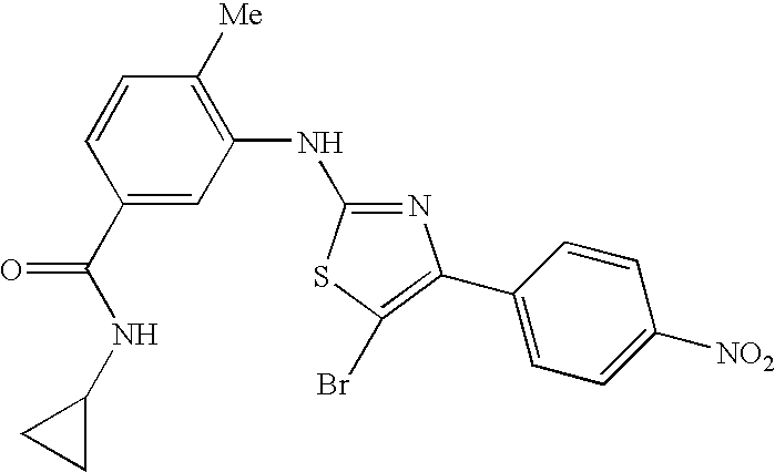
C1(C(NC2CC2)=O)=CC(NC2=NC(C3=CC=C([NO2])C=C3)=C(Br)S2)=C([Me])C=C1
